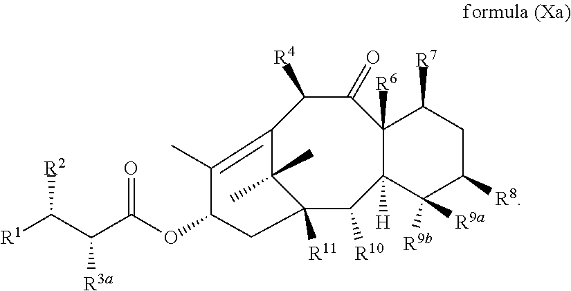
C1(=O)C([R4])C2=C(C)C(OC(C(C([R2])[R1])[R3a])=O)CC([R11])(C2(C)C)C([R10])C2([H])C1([R6])C([R7])CC([R8])C2([R9a])[R9b]
